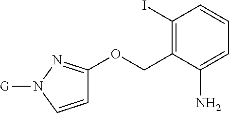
C1(I)=C(COC2=NN([G])C=C2)C(N)=CC=C1
